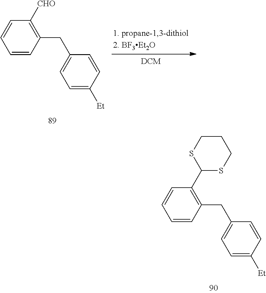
C1=CC(CC2=CC=C([Et])C=C2)=C([CHO])C=C1.C1=CC(CC2=CC=C([Et])C=C2)=C(C2SCCCS2)C=C1
